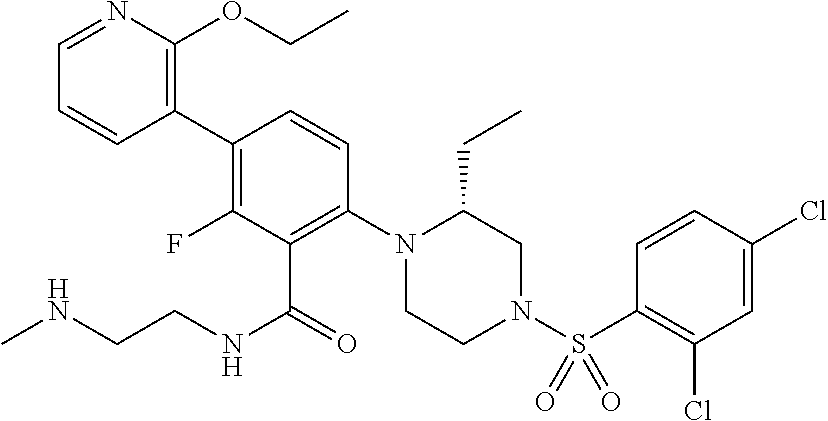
C1(C2=C(F)C(C(NCCNC)=O)=C(N3CCN(S(C4=C(Cl)C=C(Cl)C=C4)(=O)=O)CC3CC)C=C2)=C(OCC)N=CC=C1
